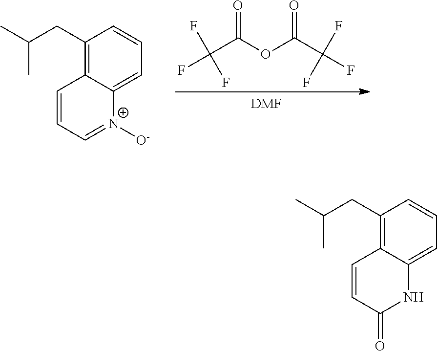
C1(CC(C)C)=C2C(=CC=C1)NC(=O)C=C2.C1(CC(C)C)=C2C(=CC=C1)[N+]([O-])=CC=C2.FC(C(OC(C(F)(F)F)=O)=O)(F)F.[DMF]
